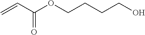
C(C(OCCCCO)=O)=C
